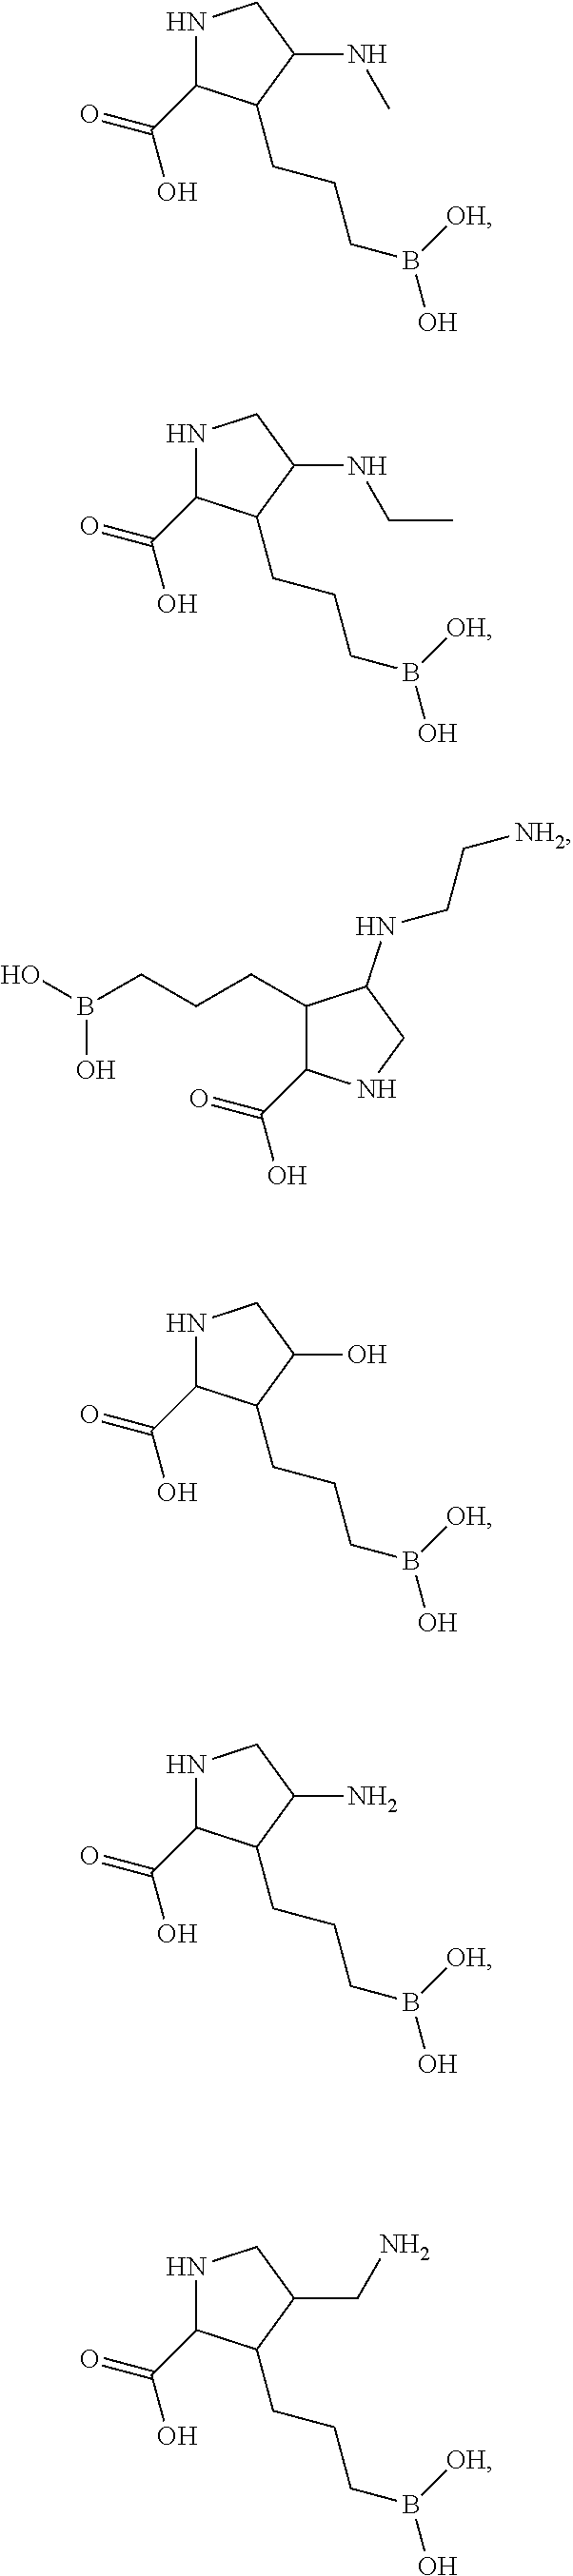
N1C(C(=O)O)C(CCCB(O)[OH])C(NC)C1.N1C(C(=O)O)C(CCCB(O)[OH])C(NCC)C1.C1(CCCB(O)O)C(C(=O)O)NCC1NCC[NH2].N1C(C(=O)O)C(CCCB(O)[OH])C(O)C1.N1C(C(=O)O)C(CCCB(O)[OH])C(N)C1.N1C(C(=O)O)C(CCCB(O)[OH])C(CN)C1
